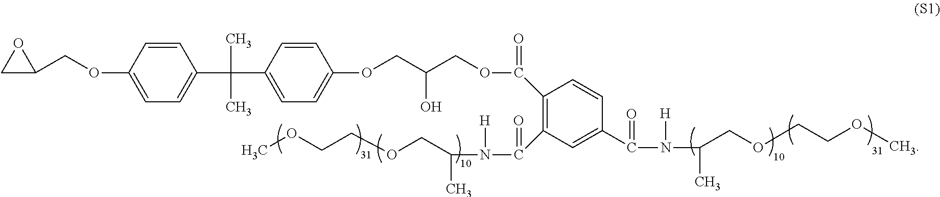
C1C(COC2=CC=C(C(C3=CC=C(OCC(COC(=O)C4=C(C(N(C(C)COCCOC)[H])=O)C=C(C(N(C(COCCOC)C)[H])=O)C=C4)O)C=C3)(C)C)C=C2)O1
